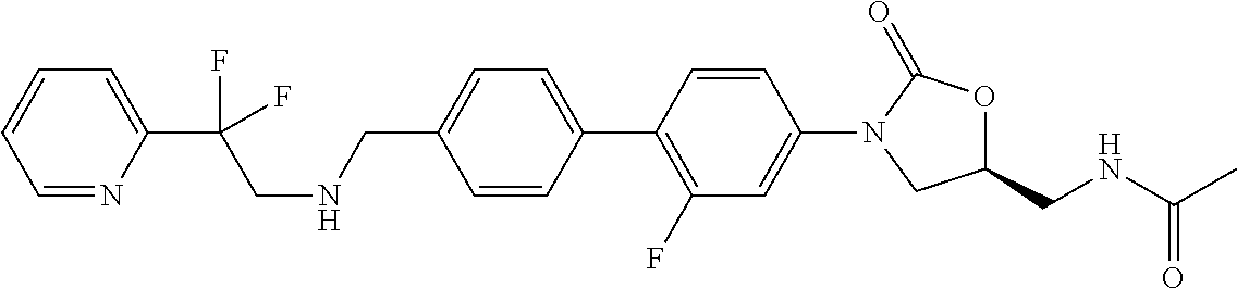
C1=NC(C(CNCC2=CC=C(C3=C(F)C=C(N4CC(CNC(C)=O)OC4=O)C=C3)C=C2)(F)F)=CC=C1
